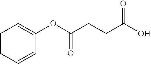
C1=CC=CC(OC(CCC(O)=O)=O)=C1
